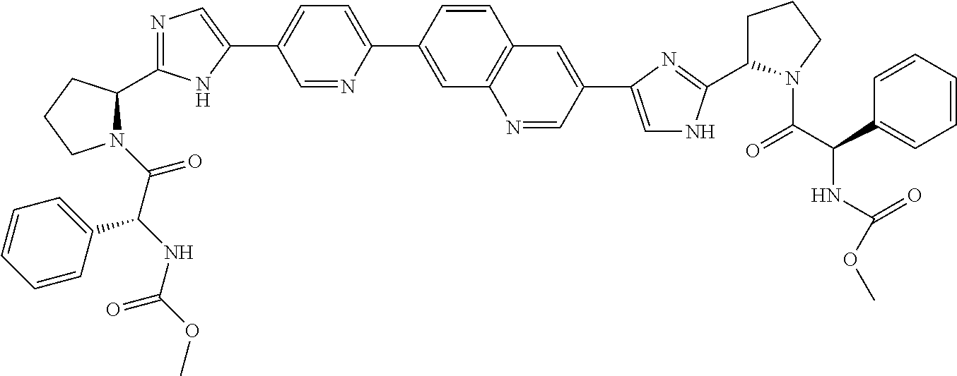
N1(C(=O)C(NC(OC)=O)C2=CC=CC=C2)C(C2=NC=C(C3=CC=C(C4=CC5=C(C=C4)C=C(C4=CNC(C6CCCN6C(C(C6=CC=CC=C6)NC(OC)=O)=O)=N4)C=N5)N=C3)N2)CCC1
